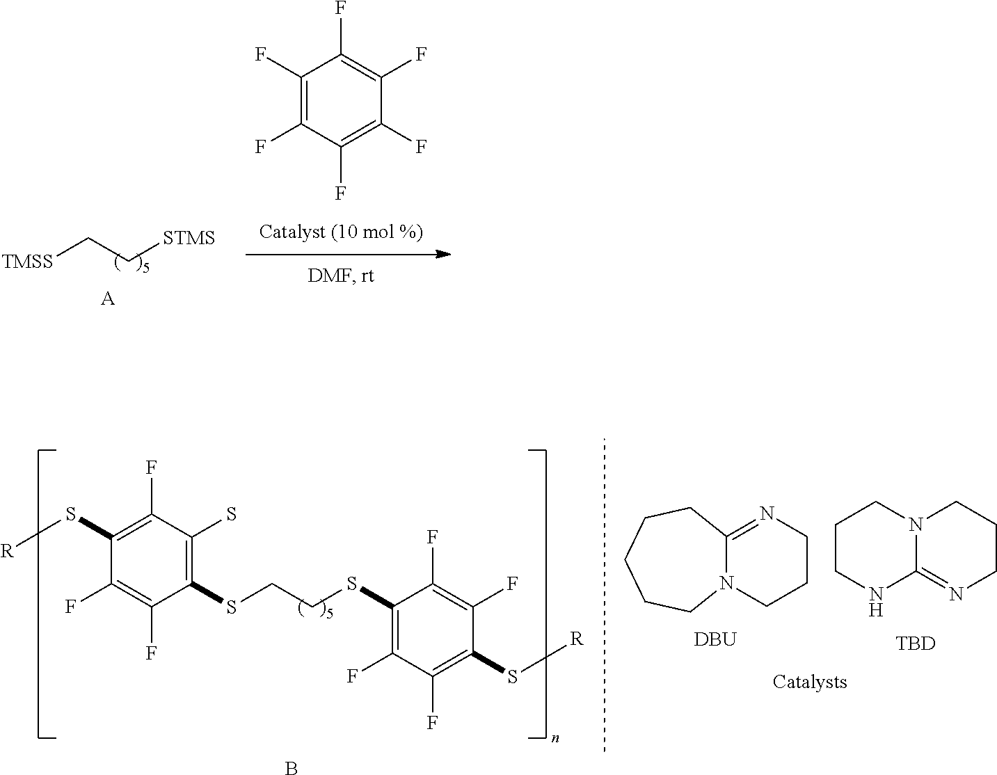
C1(SCCSC2=C(S)C(F)=C(S[R])C(F)=C2F)=C(F)C(F)=C(S[R])C(F)=C1F.B.[TBD].N12C(=NCCC1)NCCC2.[DBU].C12=NCCCN1CCCCC2.C1(F)=C(F)C(F)=C(F)C(F)=C1F.[TMSS]CC[STMS].[A]
